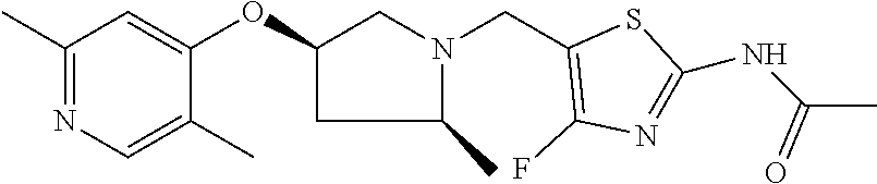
C1(C)=NC=C(C)C(OC2CN(CC3=C(F)N=C(NC(C)=O)S3)C(C)C2)=C1
